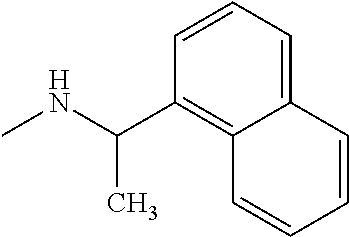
N(C)C(C)C1=C2C(=CC=C1)C=CC=C2
